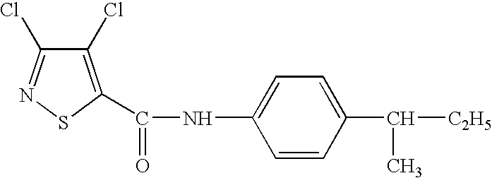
C1(Cl)=C(C(=O)NC2=CC=C(C([C2H5])C)C=C2)SN=C1Cl
